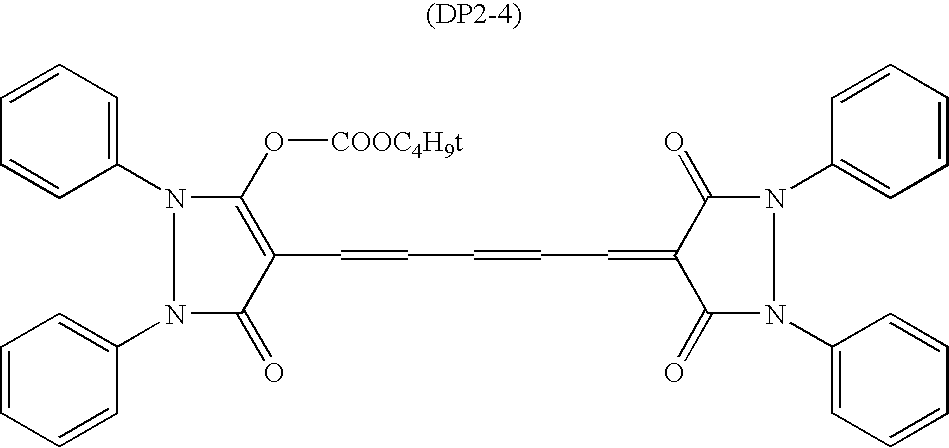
C1=CC=C(N2N(C3=CC=CC=C3)C(=O)C(C=CC=CC=C3C(=O)N(C4=CC=CC=C4)N(C4=CC=CC=C4)C3=O)=C2O[COOC4H9t])C=C1
